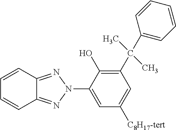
C1=CC2=NN(C3=CC([C8H17-tert])=CC(C(C)(C)C4=CC=CC=C4)=C3O)N=C2C=C1
